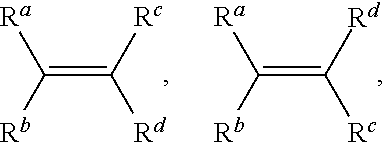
C(=C([Rd])[Rc])([Rb])[Ra].C(=C([Rc])[Rd])([Rb])[Ra]
